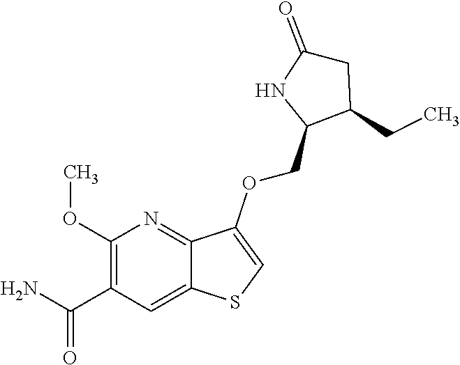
C1(OC)=C(C(N)=O)C=C2C(=N1)C(OCC1C(CC)CC(=O)N1)=CS2
